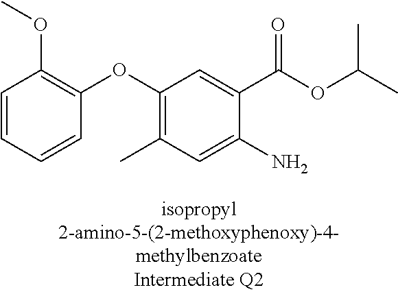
C1=CC=CC(OC2=C(C)C=C(N)C(C(OC(C)C)=O)=C2)=C1OC
